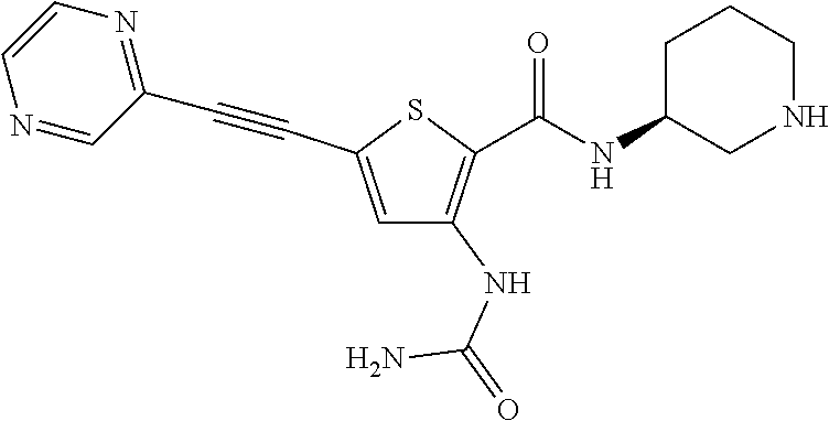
C1=C(C#CC2=NC=CN=C2)SC(C(NC2CNCCC2)=O)=C1NC(=O)N
